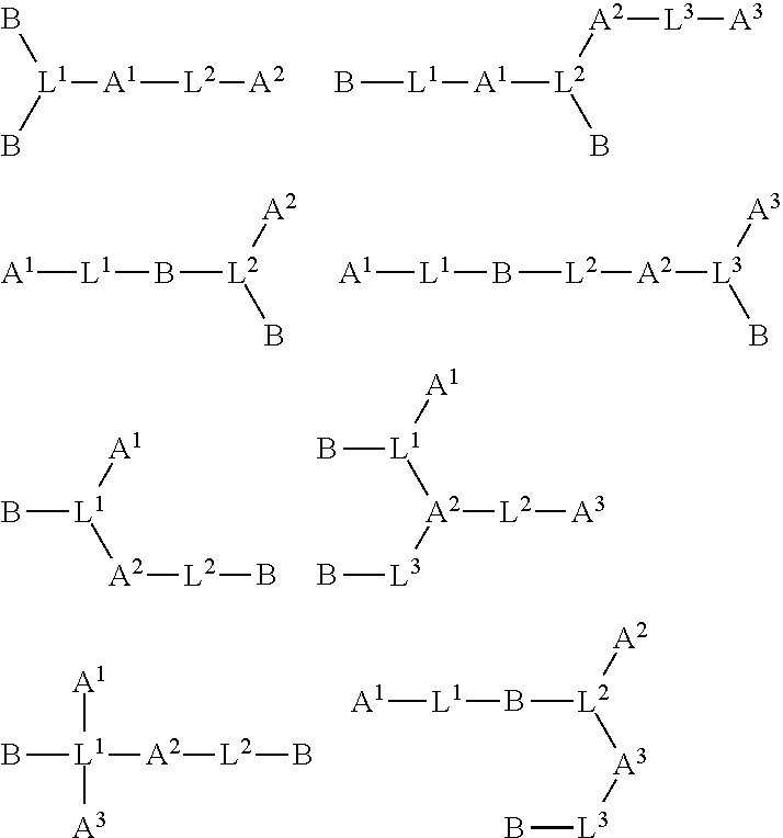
[A2][L2][A1][L1](B)B.B[L1][A1][L2]([A2][L3][A3])B.[A1][L1]B[L2]([A2])B.[A1][L1]B[L2][A2][L3](B)[A3].B[L1]([A1])[A2][L2]B.B[L1]([A1])[A2]([L2][A3])[L3]B.B[L1]([A1])([A3])[A2][L2]B.[A1][L1]B[L2]([A2])[A3][L3]B
